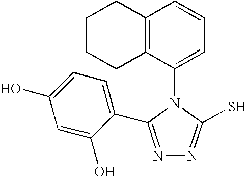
C12=C(C(N3C(S)=NN=C3C3=CC=C(O)C=C3O)=CC=C1)CCCC2
